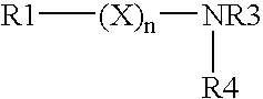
[R1][(X)n][NR3][R4]
